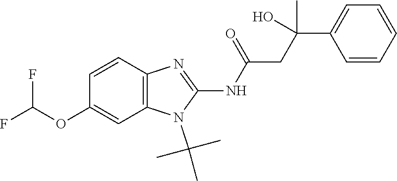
C1=CC2=C(C=C1OC(F)F)N(C(C)(C)C)C(NC(=O)CC(C1=CC=CC=C1)(C)O)=N2
